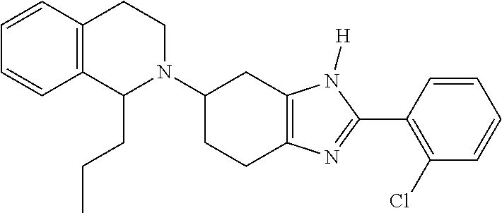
C12=C(C=CC=C1)CCN(C1CCC3=C(C1)N([H])C(C1=C(Cl)C=CC=C1)=N3)C2CCC
